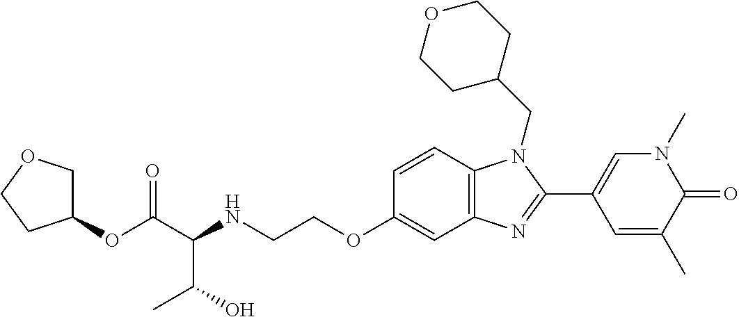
C(C(NCCOC1=CC2=C(C=C1)N(CC1CCOCC1)C(C1=CN(C)C(=O)C(C)=C1)=N2)C(O)C)(=O)OC1COCC1
